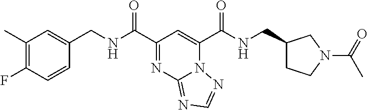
C1(C)=C(F)C=CC(CNC(C2=NC3=NC=NN3C(C(NCC3CCN(C(C)=O)C3)=O)=C2)=O)=C1
